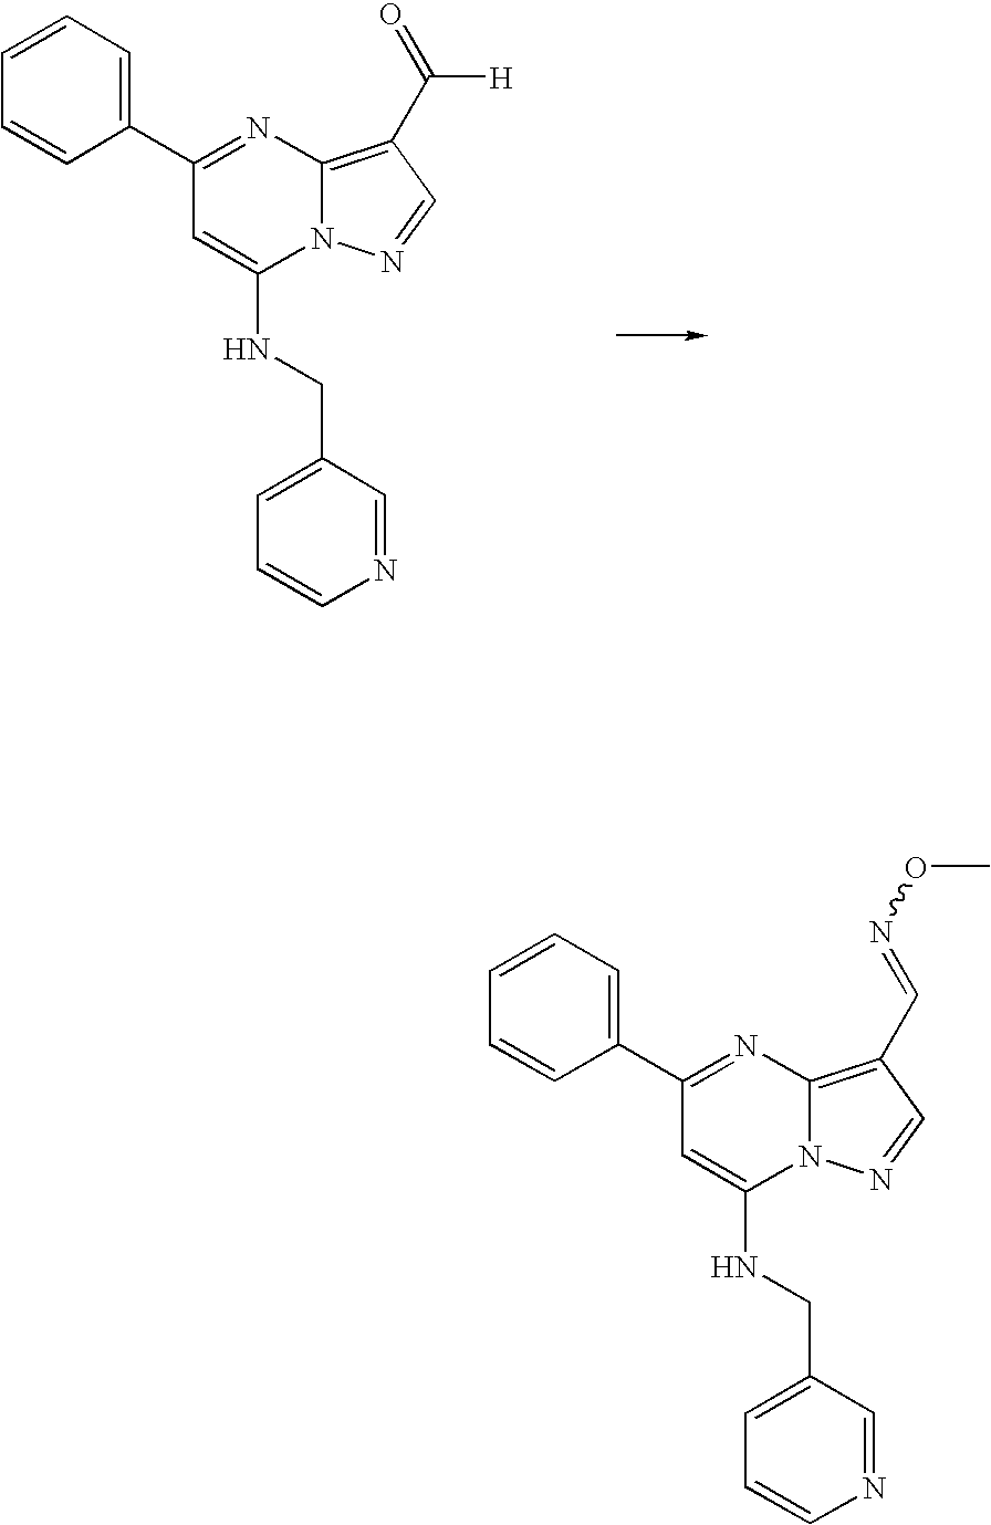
C1(C2=CC=CC=C2)=NC2=C(C([H])=O)C=NN2C(NCC2=CC=CN=C2)=C1.C1(C2=CC=CC=C2)=NC2=C(C=NOC)C=NN2C(NCC2=CC=CN=C2)=C1
